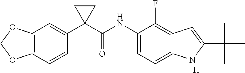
C1(C2(C(NC3=CC=C4C(=C3F)C=C(C(C)(C)C)N4)=O)CC2)=CC2=C(C=C1)OCO2.[H]
